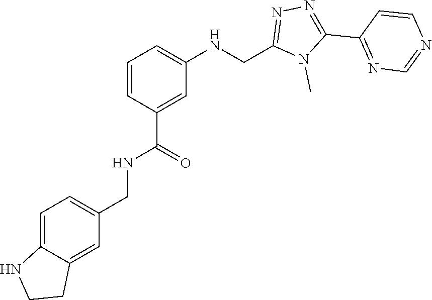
N1=C(C2=NN=C(CNC3=CC=CC(C(NCC4=CC=C5C(=C4)CCN5)=O)=C3)N2C)C=CN=C1
